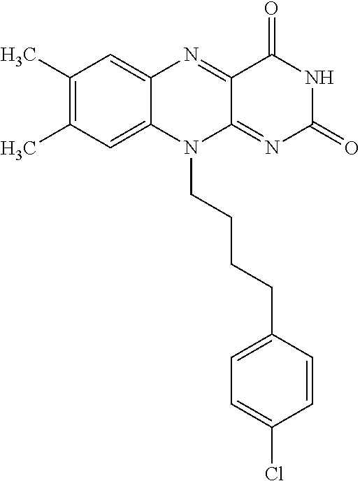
C1(C)=C(C)C=C2C(=C1)N=C1C(=NC(=O)NC1=O)N2CCCCC1=CC=C(Cl)C=C1
